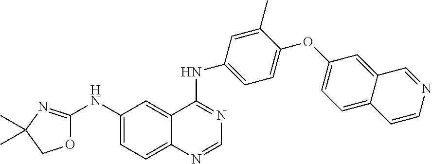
O1C(NC2=CC=C3C(=C2)C(NC2=CC=C(OC4=CC=C5C(=C4)C=NC=C5)C(C)=C2)=NC=N3)=NC(C)(C)C1
